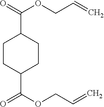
C1CC(C(OCC=C)=O)CCC1C(=O)OCC=C
